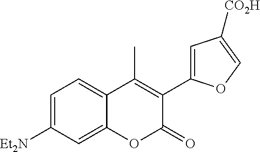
C1=C([Et2N])C=C2C(=C1)C(C)=C(C1=CC([CO2H])=CO1)C(=O)O2
